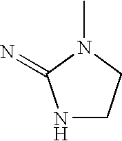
N1CCN(C)C1=N
